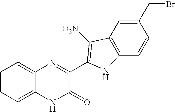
C1=CC=C2C(=C1)N=C(C1=C([O2N])C3=C(C=CC(CBr)=C3)N1)C(=O)N2
